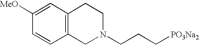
C12=C(C=C([MeO])C=C1)CCN(CCC[PO3Na2])C2
